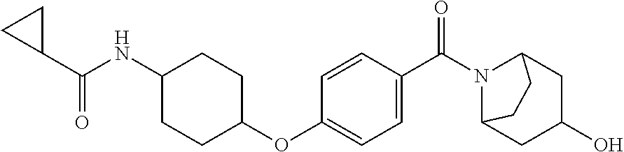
C1=C(C(=O)N2C3CC(O)CC2CC3)C=CC(OC2CCC(NC(C3CC3)=O)CC2)=C1
